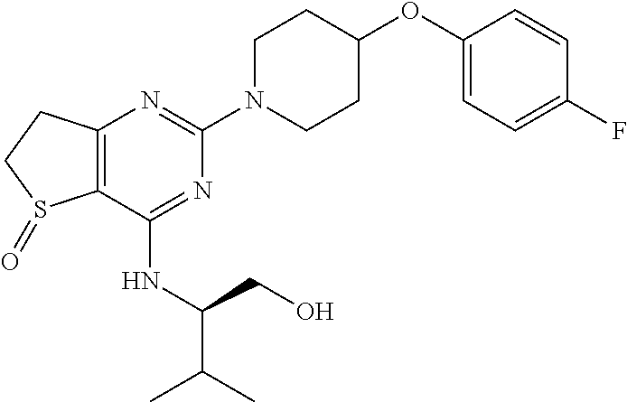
N1=C(NC(CO)C(C)C)C2=C(N=C1N1CCC(OC3=CC=C(F)C=C3)CC1)CCS2=O
